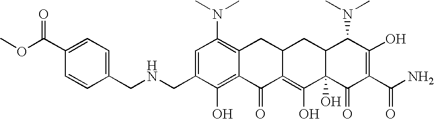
N(CC1=CC(N(C)C)=C2C(=C1O)C(=O)C1=C(O)C3(O)C(CC1C2)C(N(C)C)C(O)=C(C(N)=O)C3=O)CC1=CC=C(C(OC)=O)C=C1
